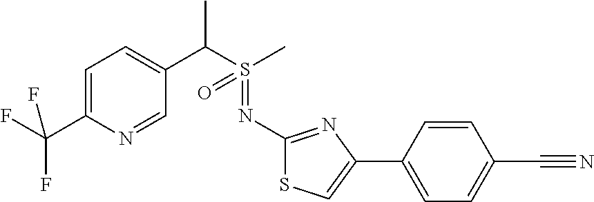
C1=C(C(F)(F)F)N=CC(C(S(C)(=O)=NC2=NC(C3=CC=C(C#N)C=C3)=CS2)C)=C1
